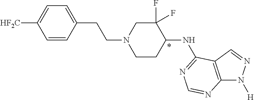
C1=CC(CCN2CCC(NC3=NC=NC4=C3C=NN4[H])C(F)(F)C2)=CC=C1[HF2C]
